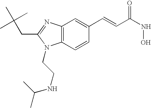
C12=C(C=CC(C=CC(=O)NO)=C1)N(CCNC(C)C)C(CC(C)(C)C)=N2
